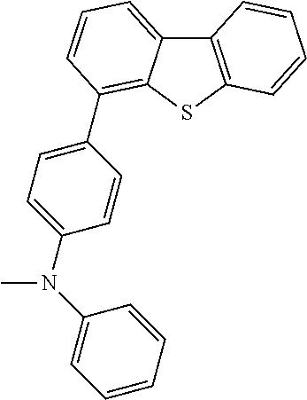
C1=CC=CC(N(C2=CC=C(C3=C4C(=CC=C3)C3=C(S4)C=CC=C3)C=C2)C)=C1
